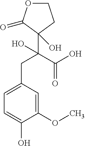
C1OC(=O)C(C(CC2=CC=C(O)C(OC)=C2)(O)C(O)=O)(O)C1
